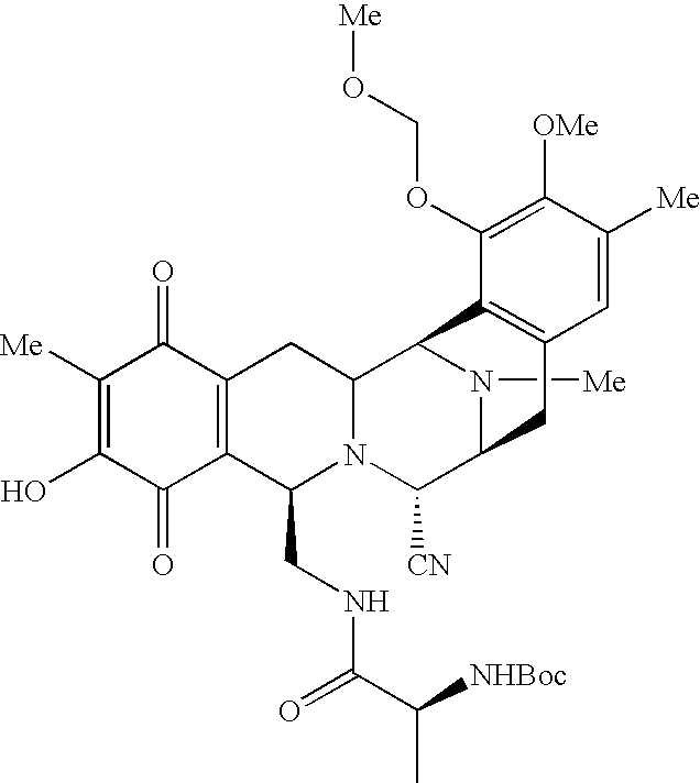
N1([Me])C2C([CN])N3C(CNC(C([NHBoc])C)=O)C4=C(C(=O)C([Me])=C(O)C4=O)CC3C1C1=C(C2)C=C([Me])C([OMe])=C1OCO[Me]
